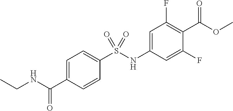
O(C(=O)C1=C(F)C=C(NS(C2=CC=C(C(=O)NCC)C=C2)(=O)=O)C=C1F)C
